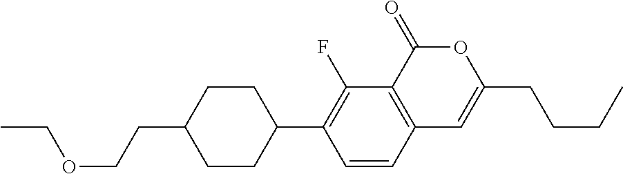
C12=C(C(=O)OC(CCCC)=C1)C(F)=C(C1CCC(CCOCC)CC1)C=C2
